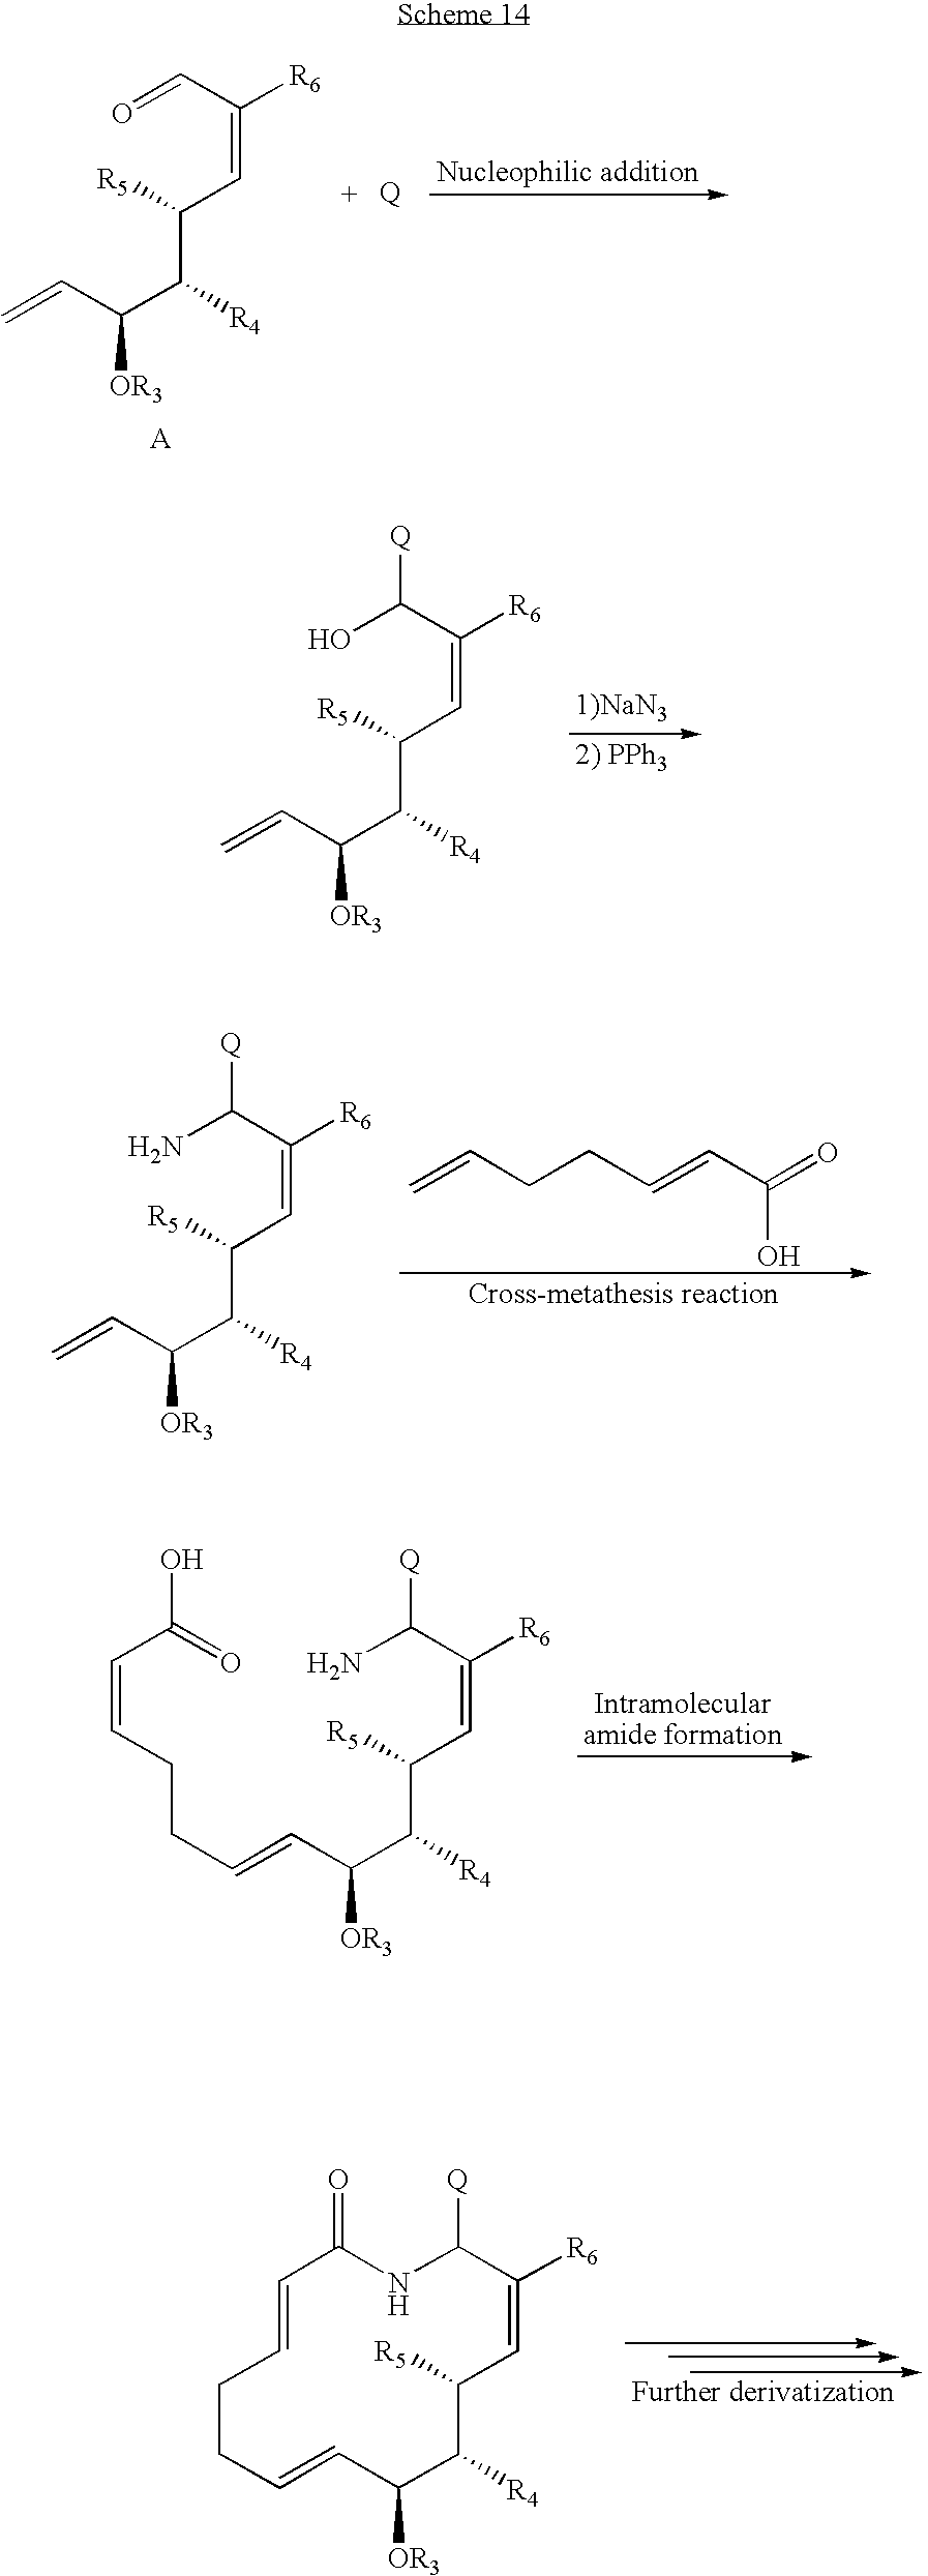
[Q]C1C([R6])=CC([R5])C([R4])C([OR3])C=CCCC=CC(=O)N1.O=CC(=CC([R5])C([R4])C(C=C)[OR3])[R6].OC(C(=CC([R5])C([R4])C(C=C)[OR3])[R6])[Q].C(=CC(C(C([R5])C=C([R6])C([Q])N)[R4])[OR3])CCC=CC(O)=O.NC(C(=CC([R5])C([R4])C(C=C)[OR3])[R6])[Q].C=CCCC=CC(=O)O
